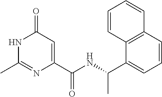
C1(=O)C=C(C(NC(C2=CC=CC3=C2C=CC=C3)C)=O)N=C(C)N1
